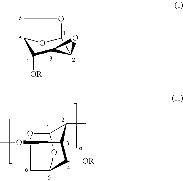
C12C([OR])C3C(C(O1)OC2)O3.C12C([OR])C(OC)C(C)C(O1)OC2
